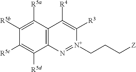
C12=C(C([R5a])=C([R5b])C([R5c])=C1[R5d])C([R4])=C([R3])[N+](CCC[Z])=N2
